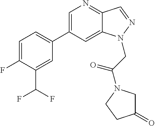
C1(C2=CC=C(F)C(C(F)F)=C2)=CN=C2C(=C1)N(CC(=O)N1CC(=O)CC1)N=C2
